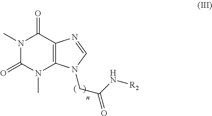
N1(C)C(=O)N(C)C2=C(C1=O)N=CN2CC(N[R2])=O
